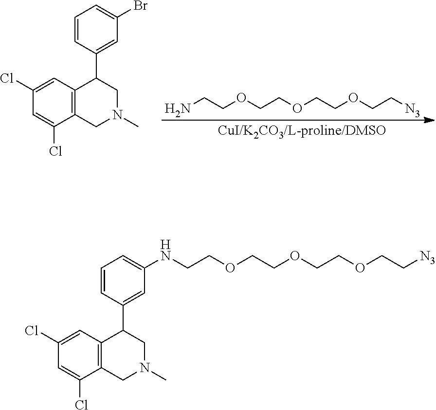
C1(Cl)=CC2=C(C(Cl)=C1)CN(C)CC2C1=CC(Br)=CC=C1.NCCOCCOCCOCC[N3].C1(Cl)=CC2=C(C(Cl)=C1)CN(C)CC2C1=CC(NCCOCCOCCOCC[N3])=CC=C1
